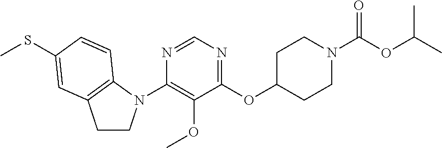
C1(N2CCC3=C2C=CC(SC)=C3)=C(OC)C(OC2CCN(C(=O)OC(C)C)CC2)=NC=N1
